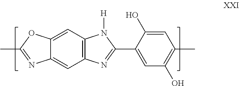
C12=CC3=C(C=C1OC(C)=N2)N([H])C(C1=CC(O)=C(C)C=C1O)=N3
